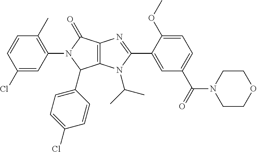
C12=C(N(C(C)C)C(C3=CC(C(=O)N4CCOCC4)=CC=C3OC)=N1)C(C1=CC=C(Cl)C=C1)N(C1=C(C)C=CC(Cl)=C1)C2=O
